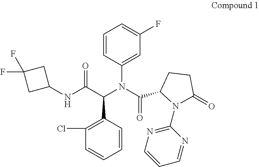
C1(F)=CC=CC(N(C(C(NC2CC(F)(F)C2)=O)C2=C(Cl)C=CC=C2)C(=O)C2CCC(=O)N2C2=NC=CC=N2)=C1
